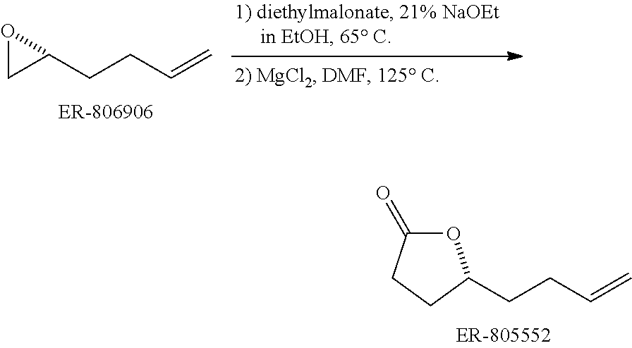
C(CC=C)C1OC(=O)CC1.O1CC1CCC=C
